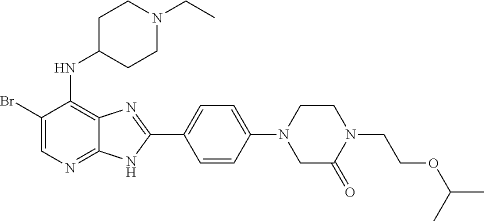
C1(Br)=CN=C2C(=C1NC1CCN(CC)CC1)N=C(C1=CC=C(N3CC(=O)N(CCOC(C)C)CC3)C=C1)N2
